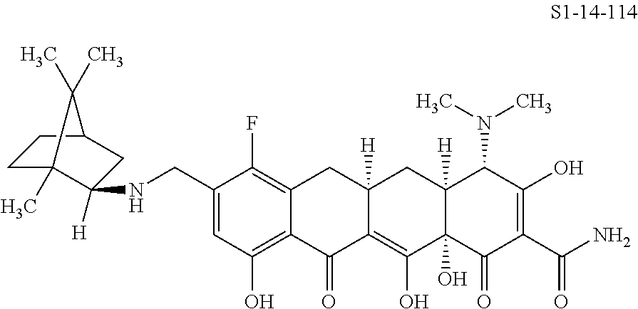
C1(CNC2([H])C3(C)CCC(C2)C3(C)C)=CC(O)=C2C(=C1F)CC1([H])C(=C(O)C3(O)C([H])(C1)C(N(C)C)C(O)=C(C(N)=O)C3=O)C2=O
